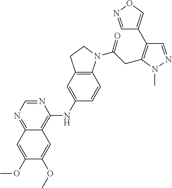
N1=CN=C2C(=C1NC1=CC3=C(C=C1)N(C(CC1=C(C4=CON=C4)C=NN1C)=O)CC3)C=C(OC)C(OC)=C2
